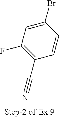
C1(Br)=CC(F)=C(C#N)C=C1
